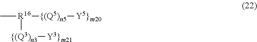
C[R16]([{(Q3)n3][Y3}m21])[{(Q5)n5][Y5}m20]
